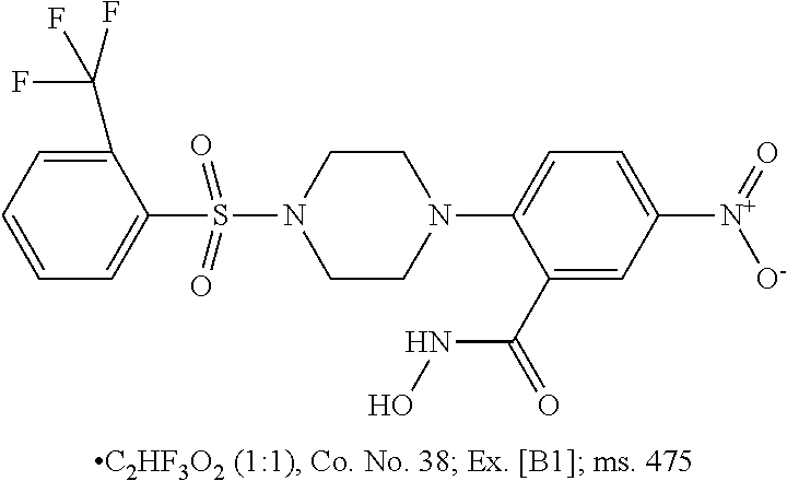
N1(C2=CC=C([N+](=O)[O-])C=C2C(=O)NO)CCN(S(=O)(=O)C2=CC=CC=C2C(F)(F)F)CC1
